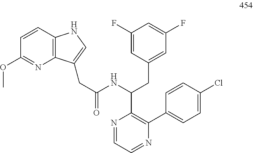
C12=C(NC=C1CC(=O)NC(CC1=CC(F)=CC(F)=C1)C1=C(C3=CC=C(Cl)C=C3)N=CC=N1)C=CC(OC)=N2
